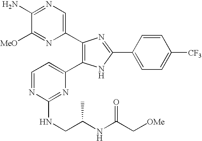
C1(N)=NC=C(C2=C(C3=CC=NC(NCC(NC(C[OMe])=O)C)=N3)NC(C3=CC=C([CF3])C=C3)=N2)N=C1[MeO]
